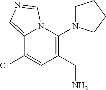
C1(CN)=C(N2CCCC2)N2C(=CN=C2)C(Cl)=C1
